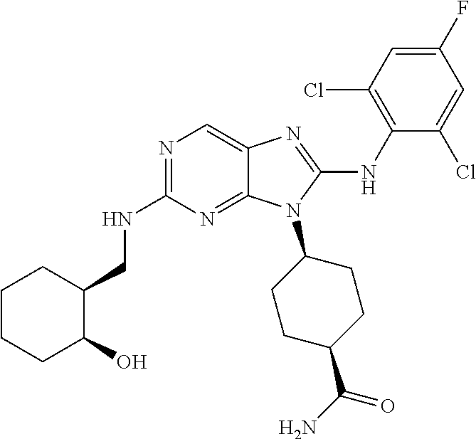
N1=C(NCC2CCCCC2O)N=C2C(=C1)N=C(NC1=C(Cl)C=C(F)C=C1Cl)N2C1CCC(C(N)=O)CC1
